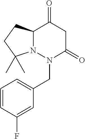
C12N(N(CC3=CC=CC(F)=C3)C(=O)CC1=O)C(C)(C)CC2
